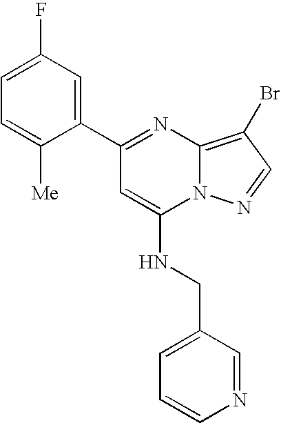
C1(C2=CC(F)=CC=C2[Me])=NC2=C(Br)C=NN2C(NCC2=CC=CN=C2)=C1
